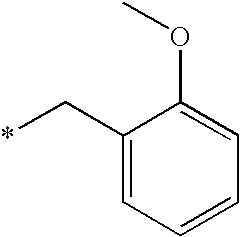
C1(C*)=CC=CC=C1OC
